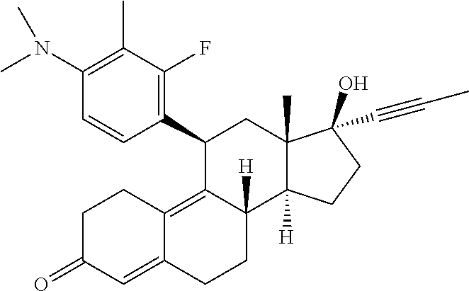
C1(N(C)C)=C(C)C(F)=C(C2C3=C4C(=CC(=O)CC4)CCC3([H])C3([H])C(C)(C2)C(O)(C#CC)CC3)C=C1
